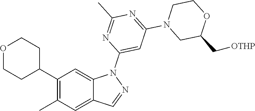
C1(C2CCOCC2)=C(C)C=C2C(=C1)N(C1=CC(N3CC(C[OTHP])OCC3)=NC(C)=N1)N=C2
